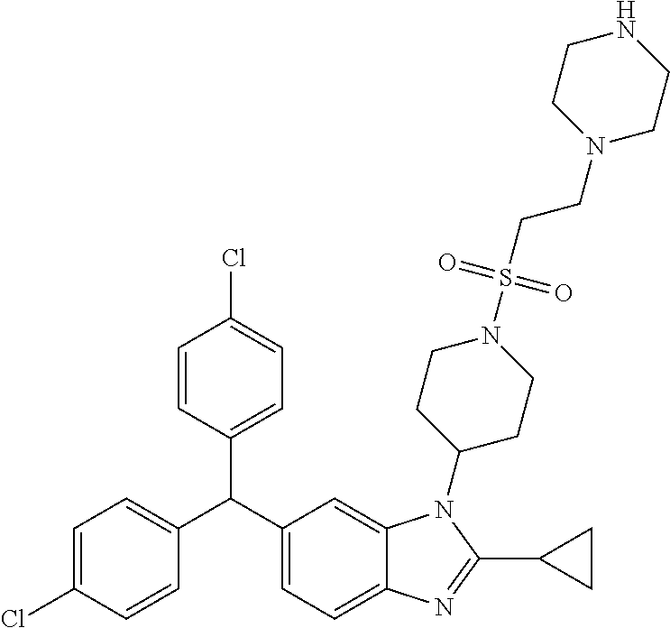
C1=C(Cl)C=CC(C(C2=CC=C3C(=C2)N(C2CCN(S(CCN4CCNCC4)(=O)=O)CC2)C(C2CC2)=N3)C2=CC=C(Cl)C=C2)=C1
